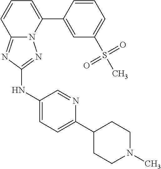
C12=NC(NC3=CC=C(C4CCN(C)CC4)N=C3)=NN1C(C1=CC(S(C)(=O)=O)=CC=C1)=CC=C2
